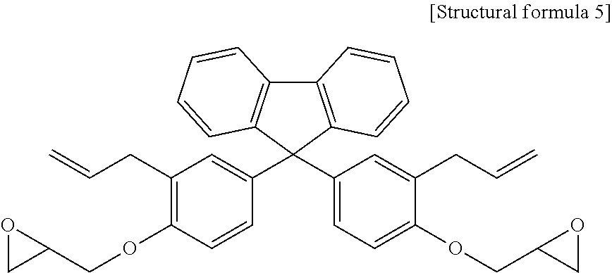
O1CC1COC1=C(CC=C)C=C(C2(C3=CC=C(OCC4CO4)C(CC=C)=C3)C3=C(C4=C2C=CC=C4)C=CC=C3)C=C1
